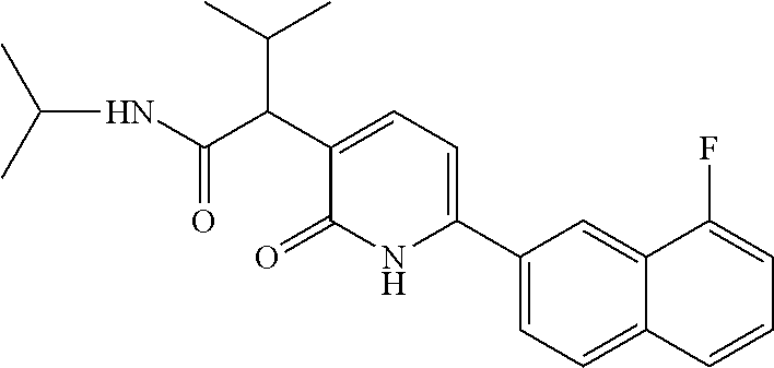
C1(C2=CC=C(C(C(=O)NC(C)C)C(C)C)C(=O)N2)=CC=C2C(=C1)C(F)=CC=C2
